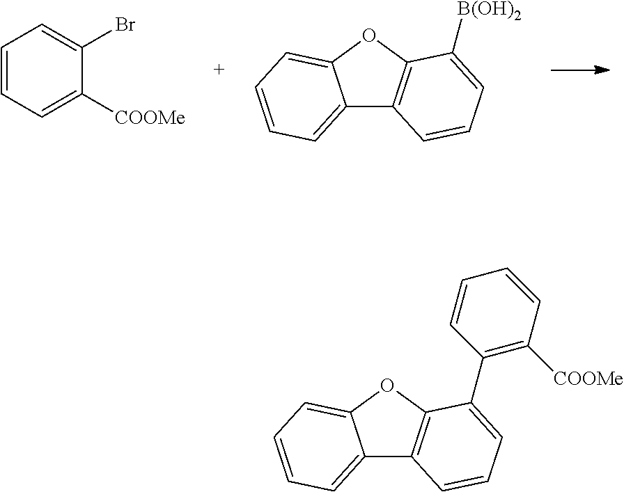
C12=CC=CC=C1OC1=C2C=CC=C1[B(OH)2].C1=CC=C([COOMe])C(Br)=C1.C12=CC=CC=C1OC1=C2C=CC=C1C1=C([COOMe])C=CC=C1
